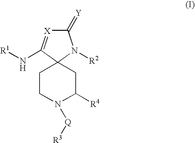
C1CN([Q][R3])C([R4])CC12N([R2])C(=[Y])[X]=C2N[R1]
